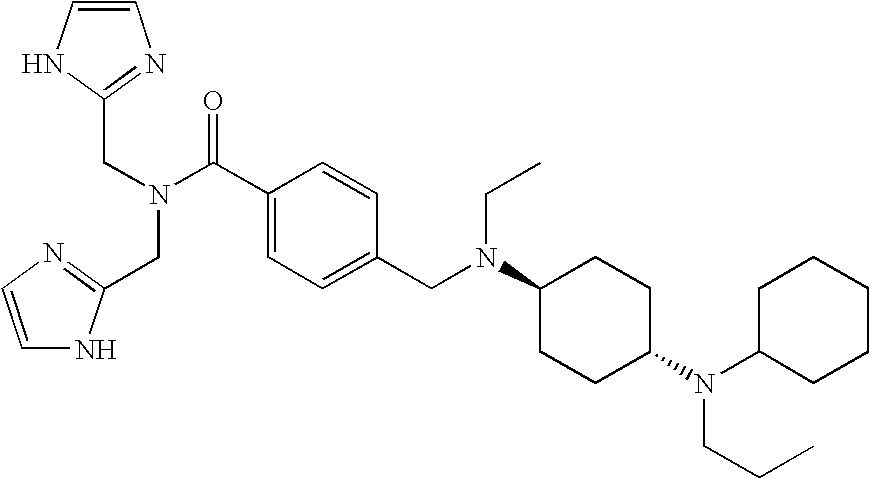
C1=CNC(CN(C(C2=CC=C(CN(C3CCC(N(C4CCCCC4)CCC)CC3)CC)C=C2)=O)CC2=NC=CN2)=N1
